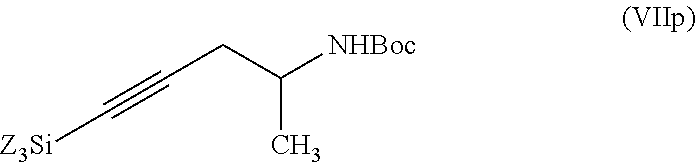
C(CC#C[Z3Si])(C)[NHBoc]
